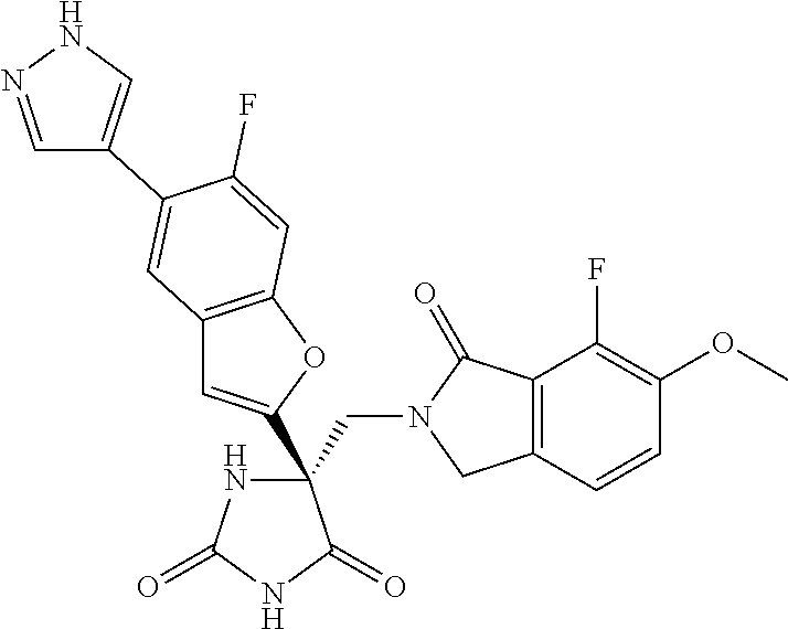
C(C1(C2=CC3=C(O2)C=C(F)C(C2=CNN=C2)=C3)NC(=O)NC1=O)N1CC2=C(C1=O)C(F)=C(OC)C=C2
